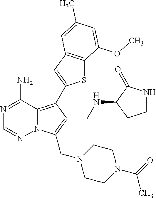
N12C(=C(C3=CC4=C(S3)C(OC)=CC(C)=C4)C(CNC3CCNC3=O)=C1CN1CCN(C(=O)C)CC1)C(N)=NC=N2
